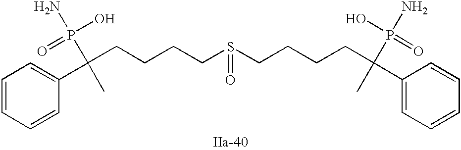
C(CCCS(=O)CCCCC(C1=CC=CC=C1)(P(N)(O)=O)C)C(C1=CC=CC=C1)(P(N)(O)=O)C
